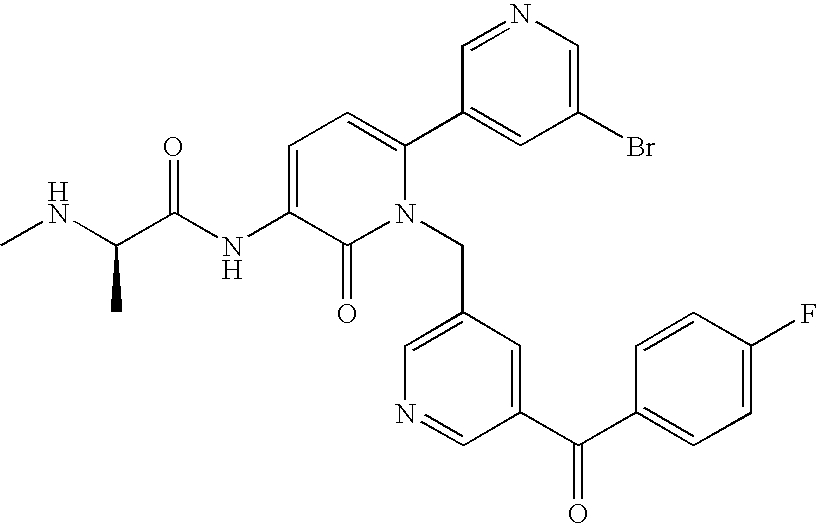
C1=C(NC(C(NC)C)=O)C(=O)N(CC2=CN=CC(C(C3=CC=C(F)C=C3)=O)=C2)C(C2=CC(Br)=CN=C2)=C1
